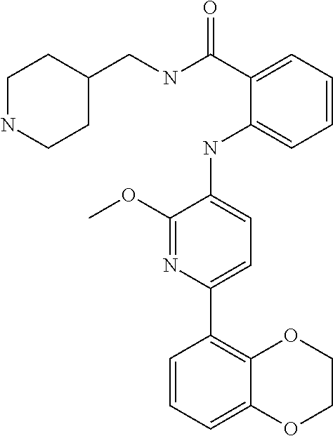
C1=CC=C2C(=C1C1=CC=C(NC3=CC=CC=C3C(NCC3CCNCC3)=O)C(OC)=N1)OCCO2
